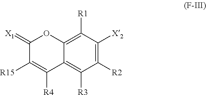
C1(=[X1])C([R15])=C([R4])C2=C([R3])C([R2])=C([X2])C([R1])=C2O1
